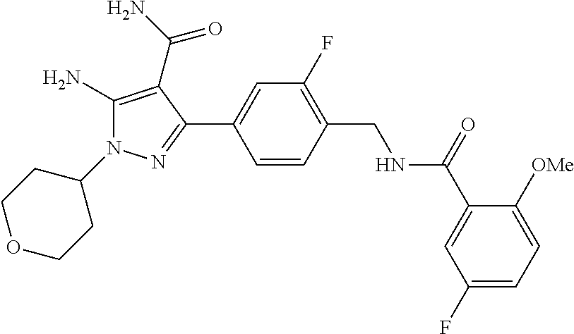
C1(N2C(N)=C(C(N)=O)C(C3=CC(F)=C(CNC(C4=CC(F)=CC=C4[OMe])=O)C=C3)=N2)CCOCC1
